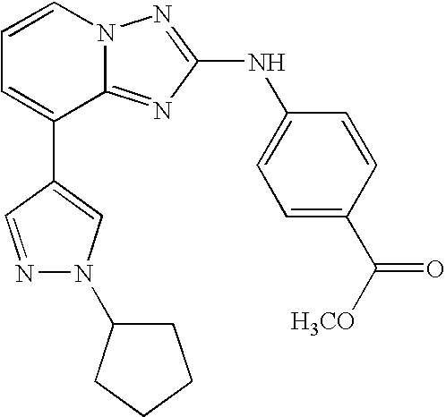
C1(C2=CC=CN3C2=NC(NC2=CC=C(C([H3CO])=O)C=C2)=N3)=CN(C2CCCC2)N=C1
